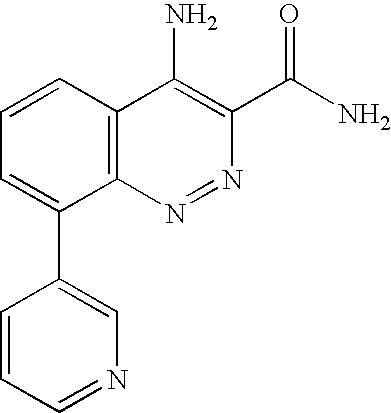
N1=CC=CC(C2=CC=CC3=C2N=NC(C(=O)N)=C3N)=C1
